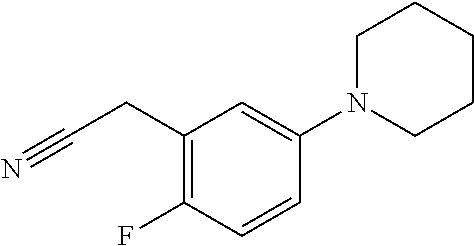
C1(CC#N)=C(F)C=CC(N2CCCCC2)=C1
